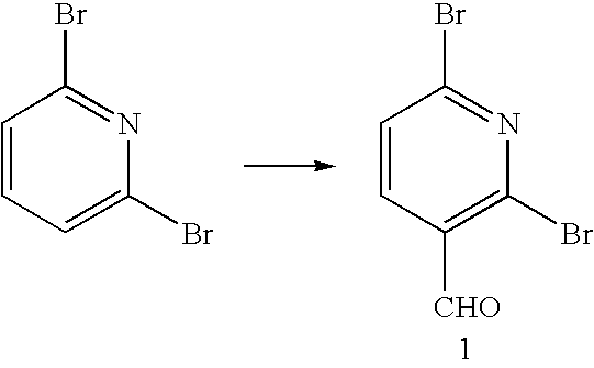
C1=CC=C(Br)N=C1Br.C1=CC([CHO])=C(Br)N=C1Br
